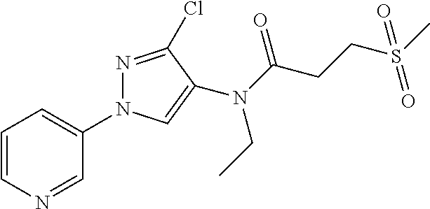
C1=CN=CC(N2N=C(Cl)C(N(CC)C(CCS(C)(=O)=O)=O)=C2)=C1
